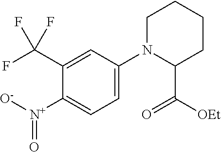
C1([N+]([O-])=O)=CC=C(N2C(C([OEt])=O)CCCC2)C=C1C(F)(F)F
